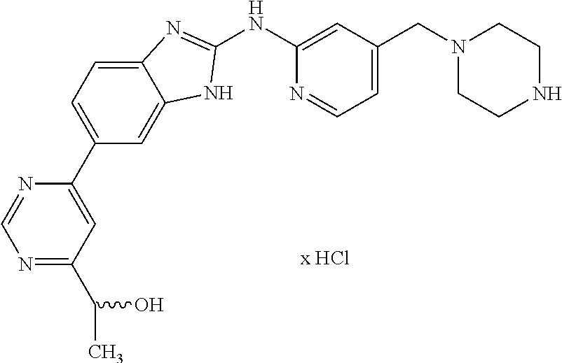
C1(NC2=CC(CN3CCNCC3)=CC=N2)=NC2=CC=C(C3=CC(C(C)O)=NC=N3)C=C2N1
